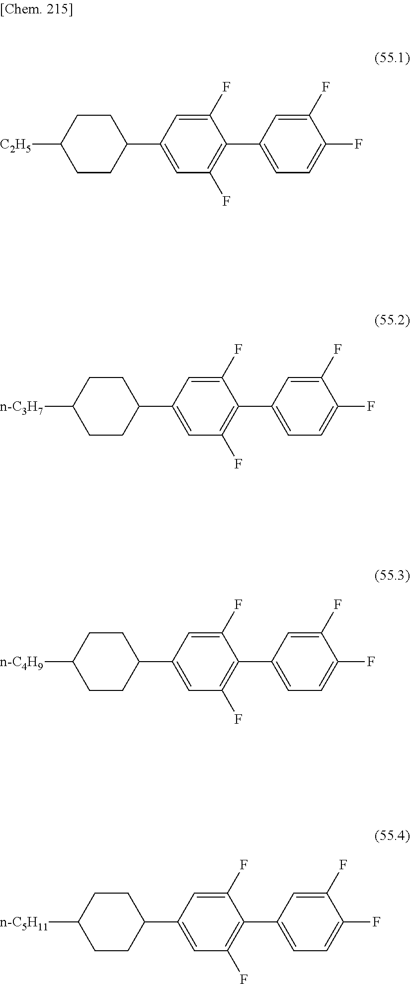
[n-C5H11]C1CCC(C2=CC(F)=C(C3=CC=C(F)C(F)=C3)C(F)=C2)CC1.[n-C4H9]C1CCC(C2=CC(F)=C(C3=CC=C(F)C(F)=C3)C(F)=C2)CC1.[n-C3H7]C1CCC(C2=CC(F)=C(C3=CC=C(F)C(F)=C3)C(F)=C2)CC1.[C2H5]C1CCC(C2=CC(F)=C(C3=CC=C(F)C(F)=C3)C(F)=C2)CC1
